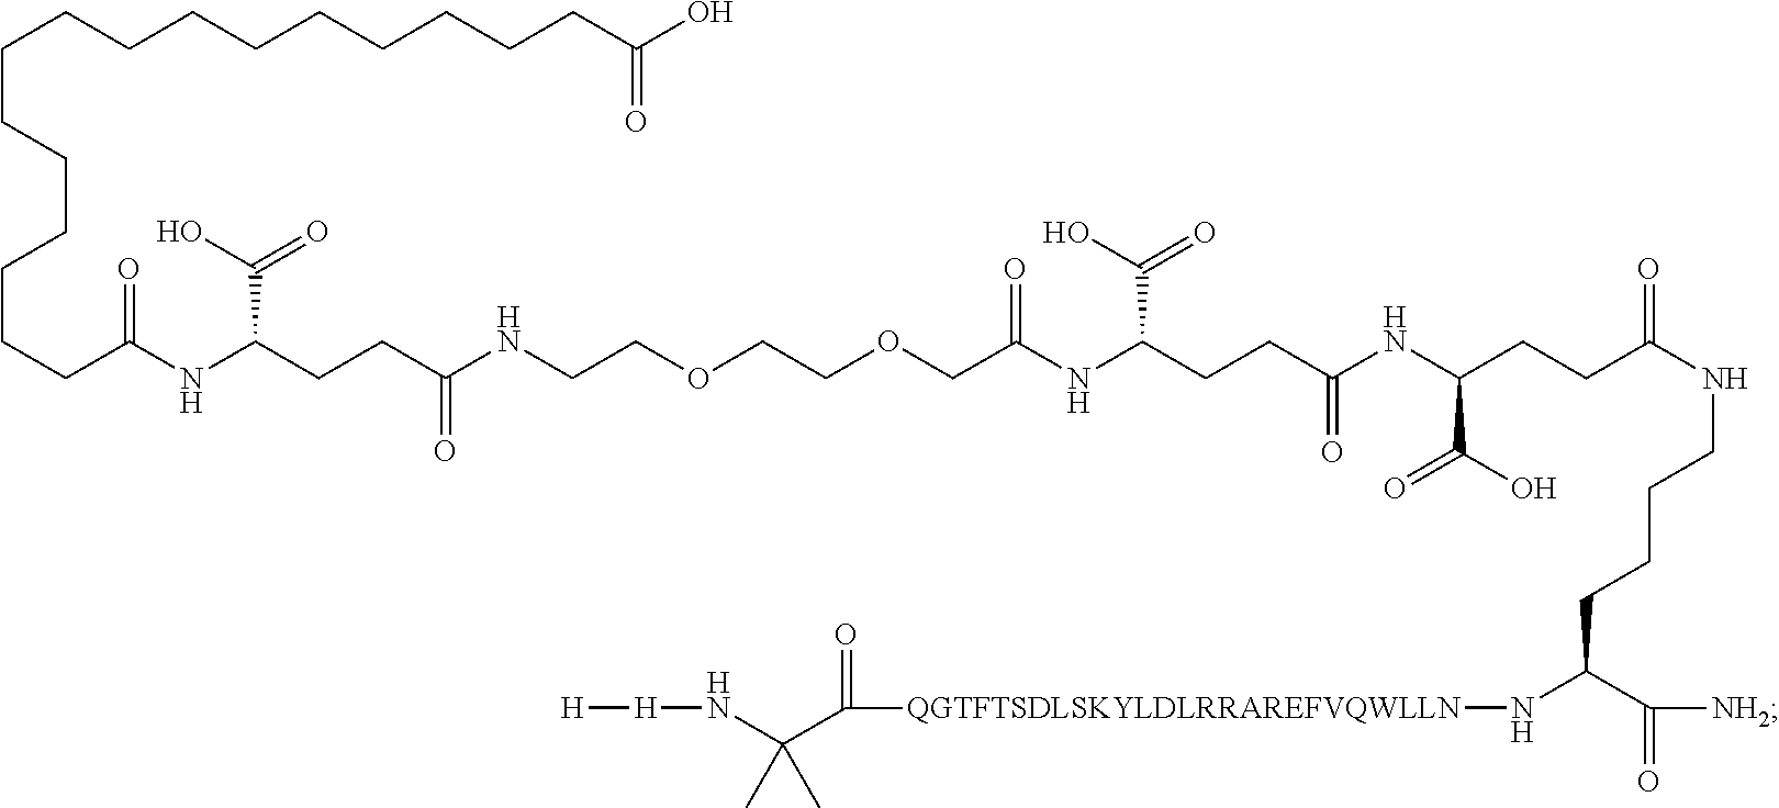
[H][H]NC(C([QGTFTSDLSKYLDLRRAREFVQWLLN]NC(C([NH2])=O)CCCCNC(=O)CCC(NC(CCC(C(=O)O)NC(=O)COCCOCCNC(CCC(NC(CCCCCCCCCCCCCCCCC(O)=O)=O)C(O)=O)=O)=O)C(O)=O)=O)(C)C
